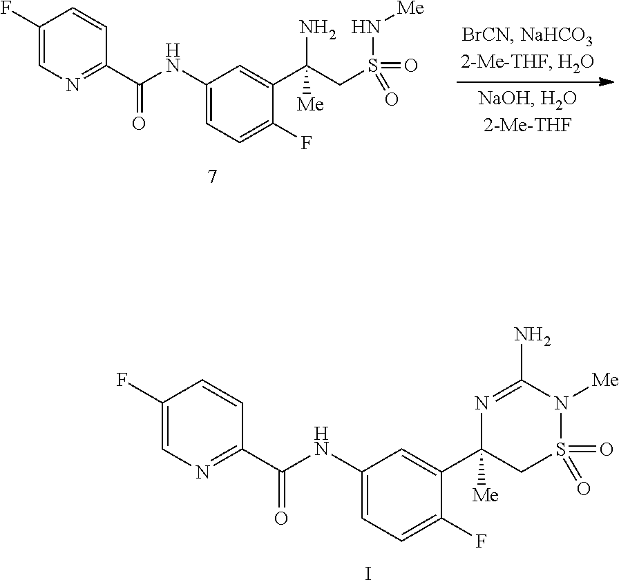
C1(F)=CN=C(C(NC2=CC=C(F)C(C3([Me])CS(=O)(=O)N([Me])C(N)=N3)=C2)=O)C=C1.I.C1(F)=CN=C(C(NC2=CC=C(F)C(C(CS(N[Me])(=O)=O)(N)[Me])=C2)=O)C=C1
